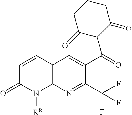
C1=CC2=C(N([R8])C1=O)N=C(C(F)(F)F)C(C(=O)C1C(=O)CCCC1=O)=C2
